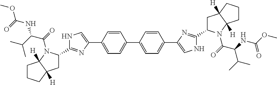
C1=CC(C2=CNC(C3CC4([H])C([H])(N3C(=O)C(C(C)C)NC(OC)=O)CCC4)=N2)=CC=C1C1=CC=C(C2=CNC(C3CC4([H])C([H])(N3C(=O)C(NC(OC)=O)C(C)C)CCC4)=N2)C=C1
